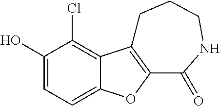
C1(O)=CC=C2C(=C1Cl)C1=C(O2)C(=O)NCCC1
